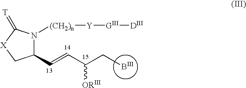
B.C1(C=CC([ORIII])CC)N([(CH2)n][Y][GIII][D])C(=[T])[X]C1
